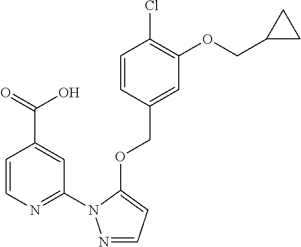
C1=CN=C(N2N=CC=C2OCC2=CC(OCC3CC3)=C(Cl)C=C2)C=C1C(=O)O
